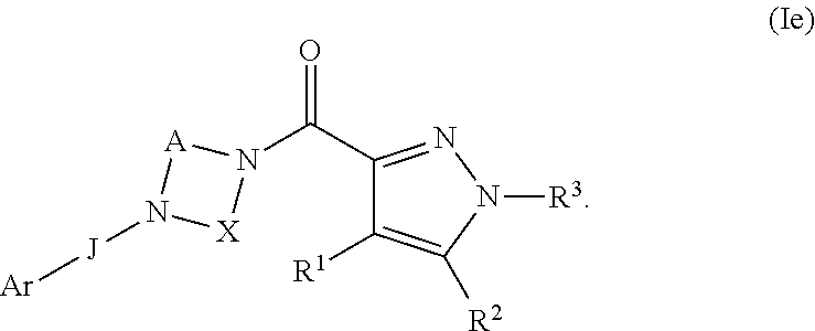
N1(C(=O)C2=NN([R3])C([R2])=C2[R1])[A]N([J][Ar])[X]1
